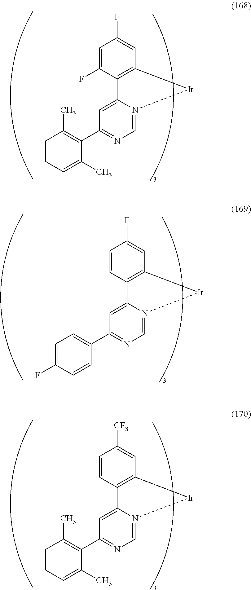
C1=N2C(=CC(C3=C(C)C=CC=C3C)=N1)C1=C(C=C(F)C=C1F)[Ir]2.C1=N2C(=CC(C3=C(C)C=CC=C3C)=N1)C1=C(C=C([CF3])C=C1)[Ir]2.C1=N2C(=CC(C3=CC=C(F)C=C3)=N1)C1=C(C=C(F)C=C1)[Ir]2
